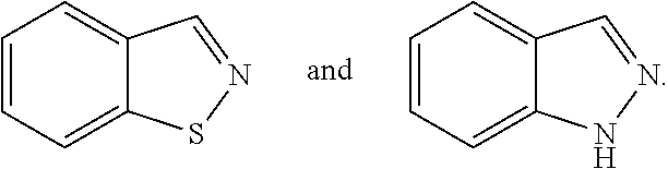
C1=CC=C2C(=C1)C=NN2.C1=CC=C2C(=C1)C=NS2
